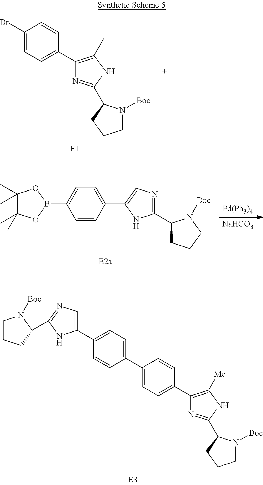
C1(Br)=CC=C(C2=C(C)NC(C3N([Boc])CCC3)=N2)C=C1.[Pd(Ph3)4].[NaHCO3].C1=CC(C2=CN=C(C3CCCN3[Boc])N2)=CC=C1B1OC(C)(C)C(C)(C)O1.C1(C2=CC=C(C3=CN=C(C4CCCN4[Boc])N3)C=C2)=CC=C(C2=C([Me])NC(C3N([Boc])CCC3)=N2)C=C1
